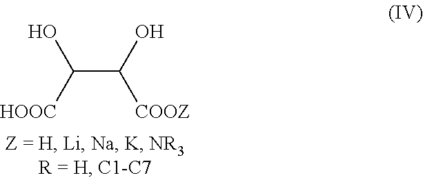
C(C(O)[COOZ])(O)[HOOC]
